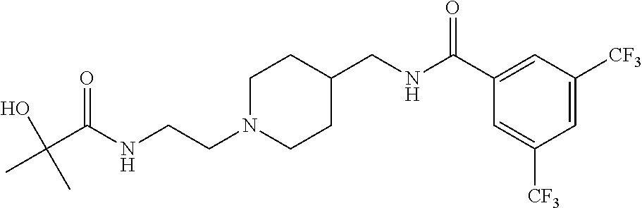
N(CCN1CCC(CNC(C2=CC([CF3])=CC([CF3])=C2)=O)CC1)C(C(C)(O)C)=O
